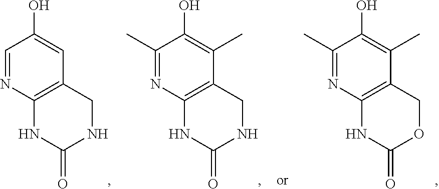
C12=C(N=CC(O)=C1)NC(=O)NC2.C12=C(N=C(C)C(O)=C1C)NC(=O)NC2.C12=C(N=C(C)C(O)=C1C)NC(=O)OC2
